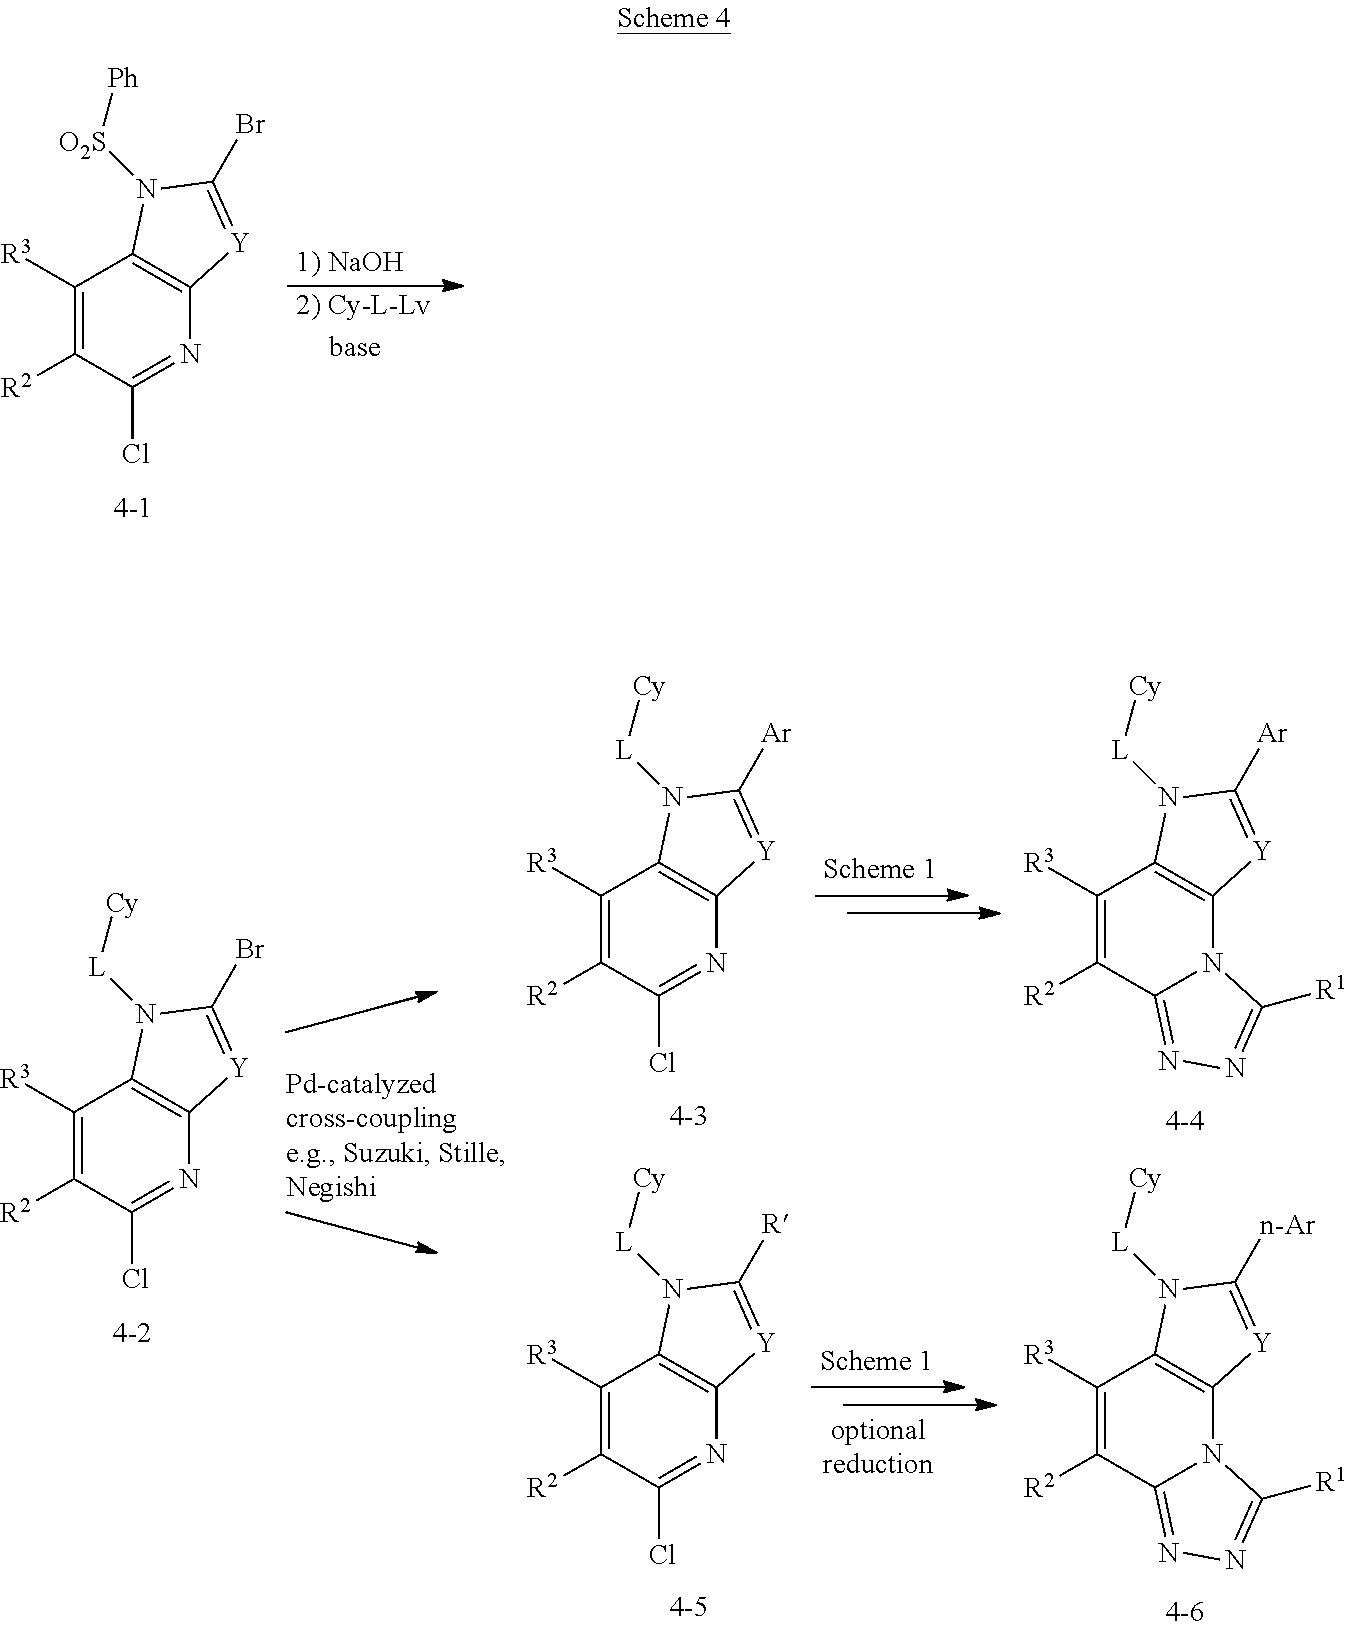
C1([R3])=C([R2])C(Cl)=NC2=C1N([L][Cy])C([Ar])=[Y]2.C1([R3])=C([R2])C(Cl)=NC2=C1N([L][Cy])C([R])=[Y]2.C1([R3])=C([R2])C2=NN=C([R1])N2C2=C1N([L][Cy])C([Ar])=[Y]2.C1([R3])=C([R2])C2=NN=C([R1])N2C2=C1N([L][Cy])C([n-Ar])=[Y]2.C1([R3])=C([R2])C(Cl)=NC2=C1N([L][Cy])C(Br)=[Y]2.C1([R3])=C([R2])C(Cl)=NC2=C1N([O2S][Ph])C(Br)=[Y]2.[2) Cy-L-Lv].[1) NaOH]
